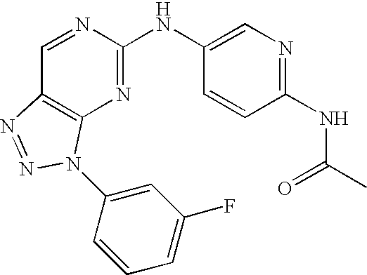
N1=C(NC2=CN=C(NC(C)=O)C=C2)N=CC2=C1N(C1=CC(F)=CC=C1)N=N2
